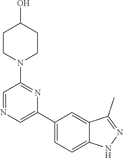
C1(C2=CN=CC(N3CCC(O)CC3)=N2)=CC=C2C(=C1)C(C)=NN2
